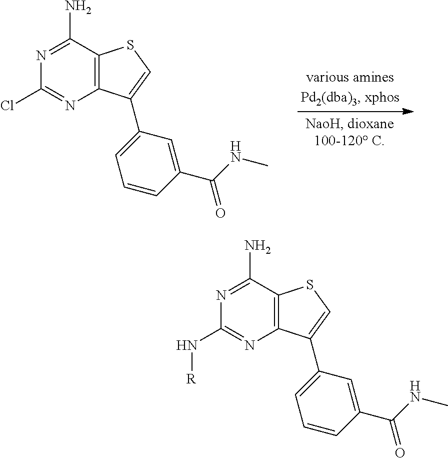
C12=C(C(N)=NC(Cl)=N1)SC=C2C1=CC=CC(C(NC)=O)=C1.C12=C(C(N)=NC(N[R])=N1)SC=C2C1=CC=CC(C(NC)=O)=C1
